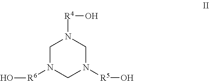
[R4](N1CN([R5]O)CN([R6]O)C1)O
